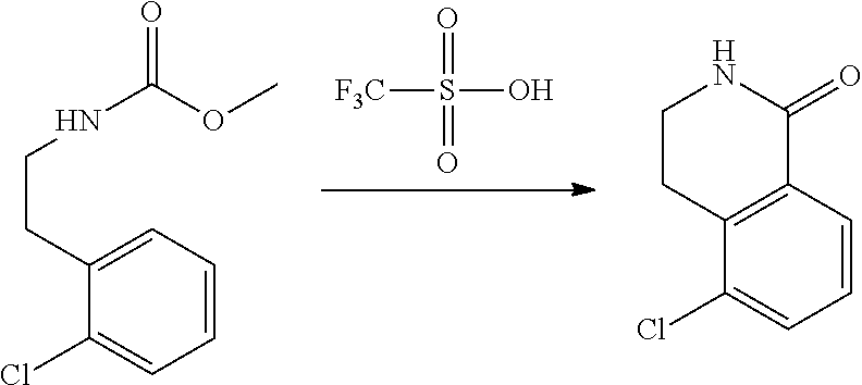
[F3C]S(O)(=O)=O.C1(Cl)=CC=CC2=C1CCNC2=O.C1(Cl)=CC=CC=C1CCNC(OC)=O
